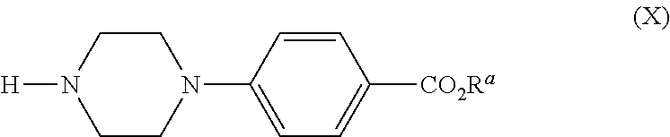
[H]N1CCN(C2=CC=C([CO2Ra])C=C2)CC1
